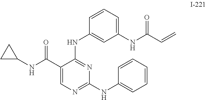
C1=CC=C(NC(C=C)=O)C=C1NC1=NC(NC2=CC=CC=C2)=NC=C1C(NC1CC1)=O
